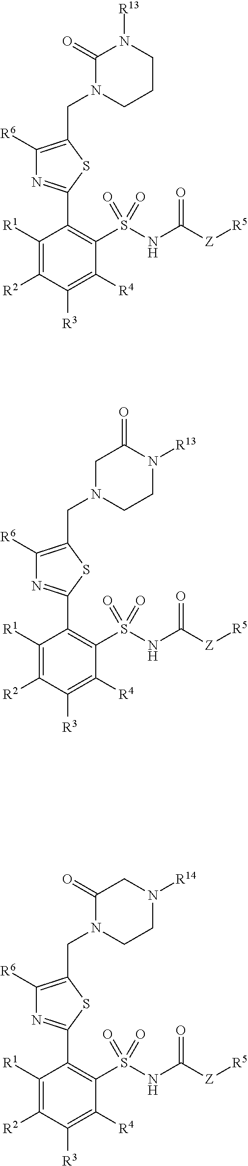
C1(C2=NC([R6])=C(CN3CCCN([R13])C3=O)S2)=C(S(NC([Z][R5])=O)(=O)=O)C([R4])=C([R3])C([R2])=C1[R1].C1(C2=NC([R6])=C(CN3CCN([R13])C(=O)C3)S2)=C(S(NC([Z][R5])=O)(=O)=O)C([R4])=C([R3])C([R2])=C1[R1].C1(C2=NC([R6])=C(CN3CCN([R14])CC3=O)S2)=C(S(NC([Z][R5])=O)(=O)=O)C([R4])=C([R3])C([R2])=C1[R1]
